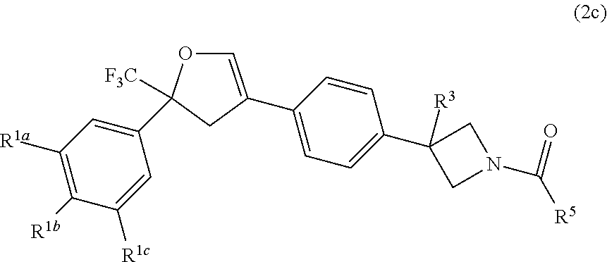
C1=C(C2=CC=C(C3([R3])CN(C(=O)[R5])C3)C=C2)CC(C2=CC([R1a])=C([R1b])C([R1c])=C2)([F3C])O1
